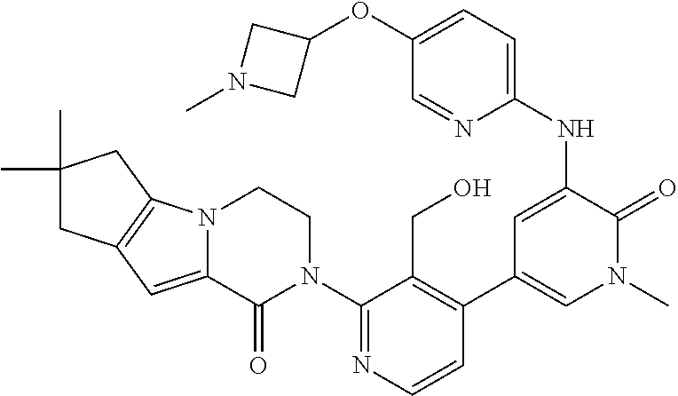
C1=CN=C(N2CCN3C(=CC4=C3CC(C)(C)C4)C2=O)C(CO)=C1C1=CN(C)C(=O)C(NC2=CC=C(OC3CN(C)C3)C=N2)=C1
